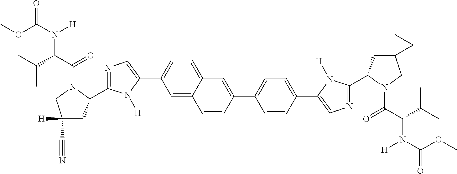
COC(=O)N(C(C(C)C)C(=O)N1C(C2=NC=C(C3=CC=C4C(=C3)C=CC(C3=CC=C(C5=CN=C(C6CC7(CN6C(=O)C(N([H])C(=O)OC)C(C)C)CC7)N5[H])C=C3)=C4)N2[H])CC([H])(C#N)C1)[H]
